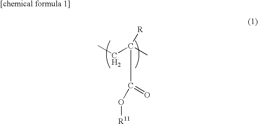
CCC(C)([R])C(=O)O[R11]
